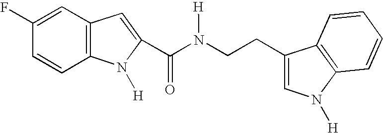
C1=C(F)C=CC2=C1C=C(C(N(CCC1=CN([H])C3=C1C=CC=C3)[H])=O)N2[H]
